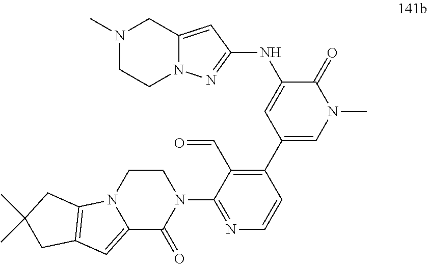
N1(C)CCN2C(=CC(NC3=CC(C4=C(C=O)C(N5CCN6C(=CC7=C6CC(C)(C)C7)C5=O)=NC=C4)=CN(C)C3=O)=N2)C1
